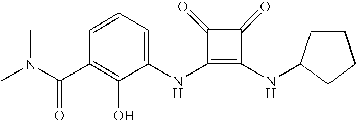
CN(C(C1=C(O)C(NC2=C(NC3CCCC3)C(=O)C2=O)=CC=C1)=O)C
